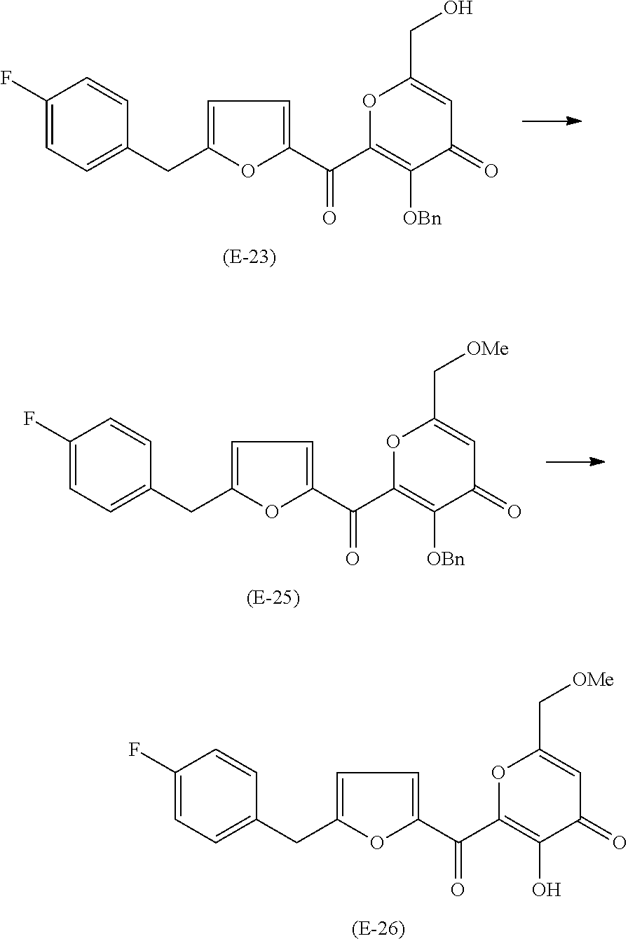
O1C(C(C2=CC=C(CC3=CC=C(F)C=C3)O2)=O)=C(O)C(=O)C=C1C[OMe].O1C(C(C2=CC=C(CC3=CC=C(F)C=C3)O2)=O)=C([OBn])C(=O)C=C1CO.O1C(C(C2=CC=C(CC3=CC=C(F)C=C3)O2)=O)=C([OBn])C(=O)C=C1C[OMe]
